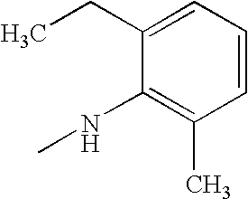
CNC1=C(C)C=CC=C1CC
